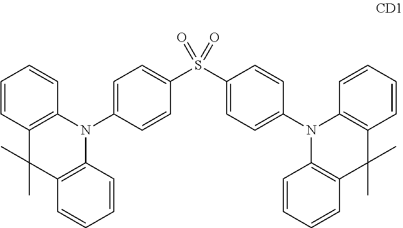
C1=C(N2C3=C(C=CC=C3)C(C)(C)C3=C2C=CC=C3)C=CC(S(C2=CC=C(N3C4=C(C=CC=C4)C(C)(C)C4=C3C=CC=C4)C=C2)(=O)=O)=C1
